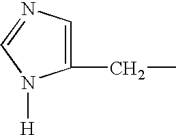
C1(CC)=CN=CN1[H]
